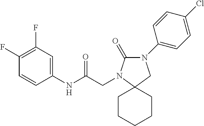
C1(NC(CN2C(=O)N(C3=CC=C(Cl)C=C3)CC23CCCCC3)=O)=CC(F)=C(F)C=C1
